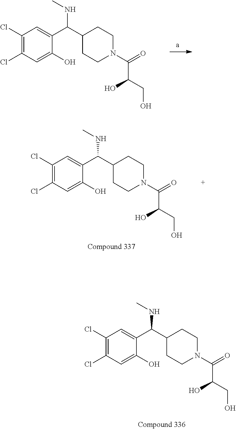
C1(O)=CC(Cl)=C(Cl)C=C1C(NC)C1CCN(C(C(O)CO)=O)CC1.C1(Cl)=C(Cl)C=C(C(NC)C2CCN(C(C(O)CO)=O)CC2)C(O)=C1.C1(Cl)=C(Cl)C=C(C(C2CCN(C(C(O)CO)=O)CC2)NC)C(O)=C1
